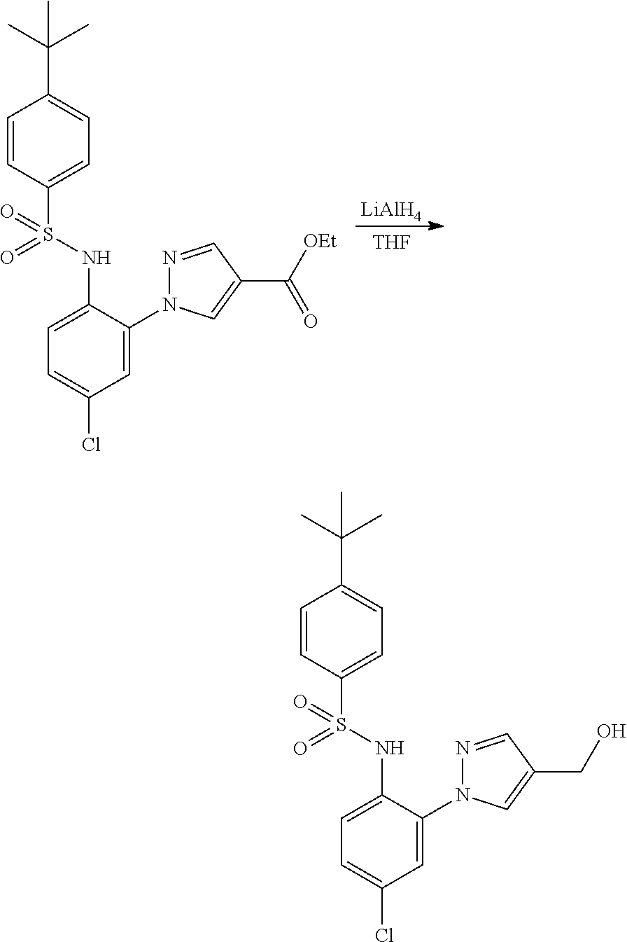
[THF].[LiAlH4].C1=CC(S(=O)(NC2=CC=C(Cl)C=C2N2N=CC(C([OEt])=O)=C2)=O)=CC=C1C(C)(C)C.C1=CC(S(=O)(NC2=CC=C(Cl)C=C2N2N=CC(CO)=C2)=O)=CC=C1C(C)(C)C
